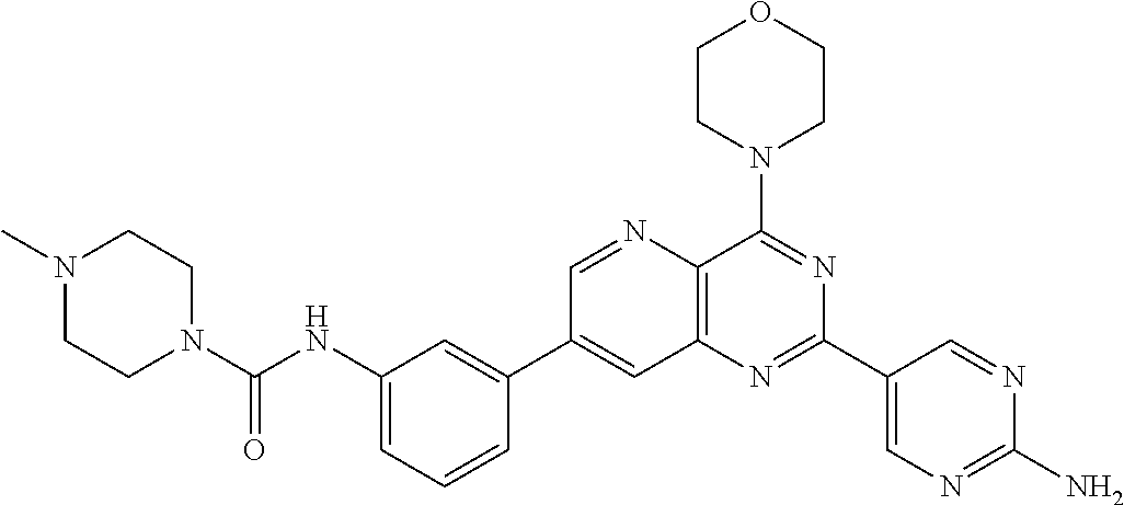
C1(NC(N2CCN(C)CC2)=O)=CC=CC(C2=CC3=C(N=C2)C(N2CCOCC2)=NC(C2=CN=C(N)N=C2)=N3)=C1
